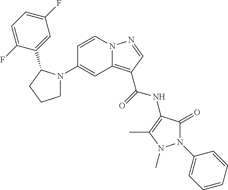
C1=CN2C(=C(C(=O)NC3=C(C)N(C)N(C4=CC=CC=C4)C3=O)C=N2)C=C1N1CCCC1C1=CC(F)=CC=C1F
